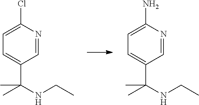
C1=C(C(NCC)(C)C)C=NC(N)=C1.C1=C(C(NCC)(C)C)C=NC(Cl)=C1
